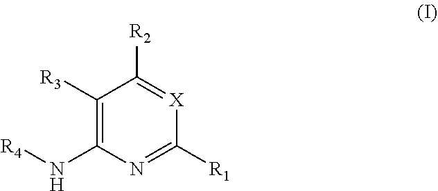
C1([R3])=C(N[R4])N=C([R1])[X]=C1[R2]
